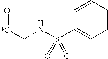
C([*C]=O)NS(C1=CC=CC=C1)(=O)=O
